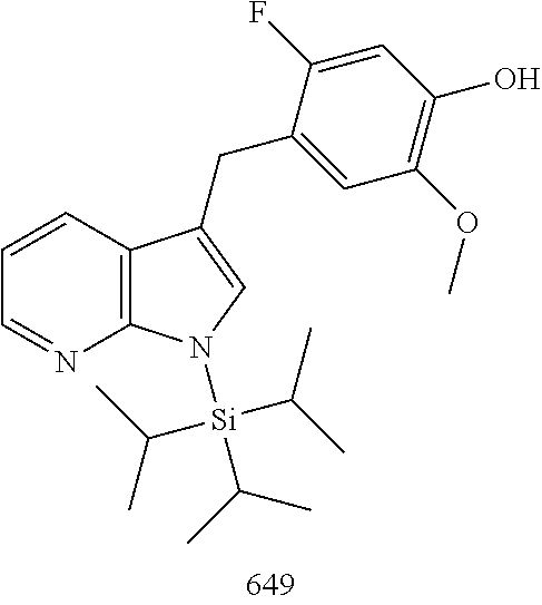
C12=C(C=CC=N1)C(CC1=CC(OC)=C(O)C=C1F)=CN2[Si](C(C)C)(C(C)C)C(C)C
